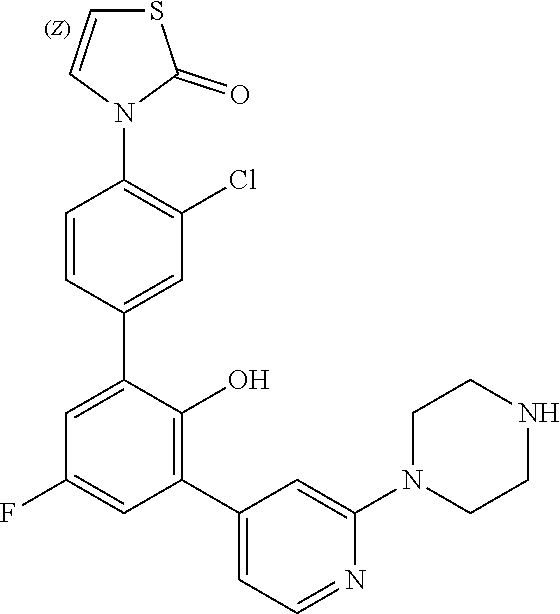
C1=CC(C2=CC(F)=CC(C3=CC=NC(N4CCNCC4)=C3)=C2O)=CC(Cl)=C1N1C(=O)SC=C1
